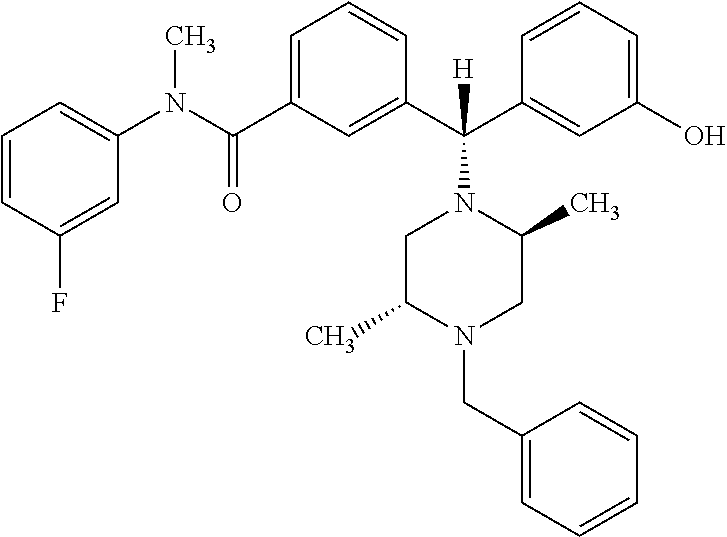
C1=C(C(N(C2=CC=CC(F)=C2)C)=O)C=C(C(C2=CC(O)=CC=C2)(N2CC(C)N(CC3=CC=CC=C3)CC2C)[H])C=C1
